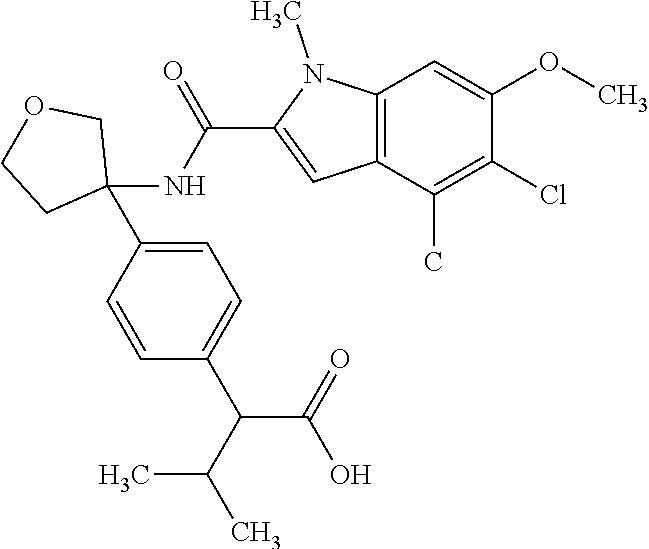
C12=C(C(C)=C(Cl)C(OC)=C1)C=C(C(NC1(C3=CC=C(C(C(C)C)C(=O)O)C=C3)COCC1)=O)N2C
